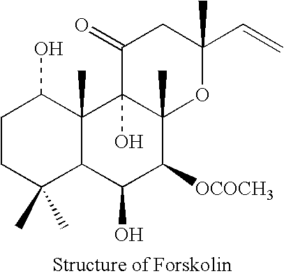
C1CC(C)(C)C2C(C)(C1O)C1(O)C(C)(C([OCOCH3])C2O)OC(C=C)(C)CC1=O
